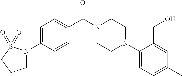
C1=C(N2CCCS2(=O)=O)C=CC(C(N2CCN(C3=CC=C(C)C=C3CO)CC2)=O)=C1
